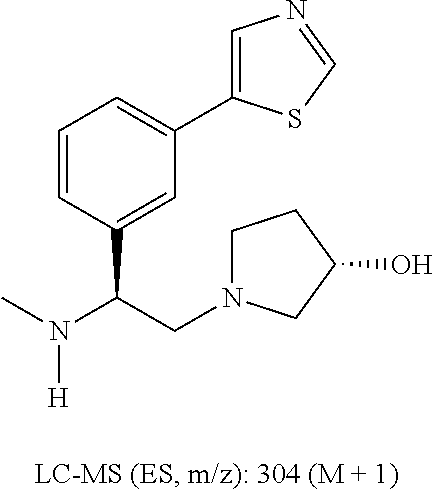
C1=CC(C(N(C)[H])CN2CCC(O)C2)=CC(C2=CN=CS2)=C1
